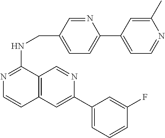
C12=C(C=C(C3=CC=CC(F)=C3)N=C1)C=CN=C2NCC1=CC=C(C2=CC=NC(C)=C2)N=C1
